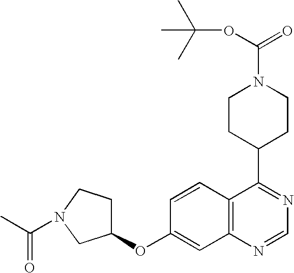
C12=C(N=CN=C1C1CCN(C(OC(C)(C)C)=O)CC1)C=C(OC1CCN(C(C)=O)C1)C=C2
